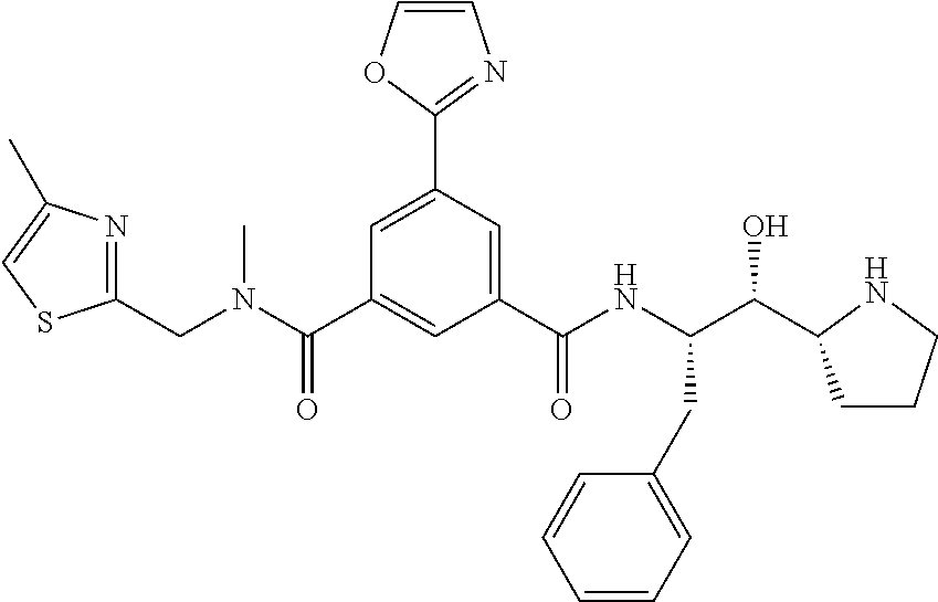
C1=C(C2=NC=CO2)C=C(C(NC(C(C2CCCN2)O)CC2=CC=CC=C2)=O)C=C1C(=O)N(CC1=NC(C)=CS1)C
